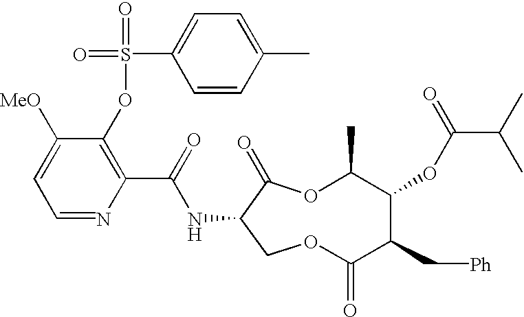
N(C(C1=C(OS(=O)(C2=CC=C(C)C=C2)=O)C([MeO])=CC=N1)=O)C1C(=O)OC(C)C(OC(C(C)C)=O)C(C[Ph])C(=O)OC1
